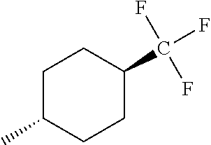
C1(C)CCC(C(F)(F)F)CC1
